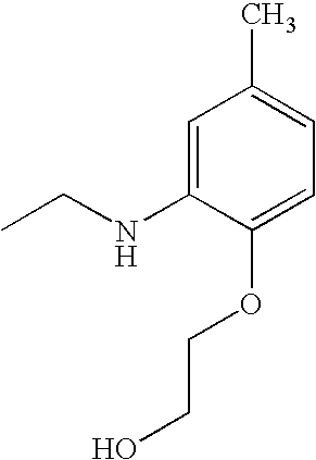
C1=C(NCC)C(OCCO)=CC=C1C
